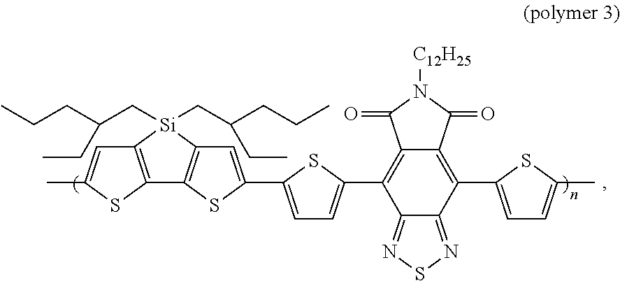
C12=C(SC(C)=C1)C1=C([Si]2(CC(CCC)CC)CC(CCC)CC)C=C(C2=CC=C(C3=C4C(=C(C5=CC=C(C)S5)C5=NSN=C35)C(=O)N([C12H25])C4=O)S2)S1
